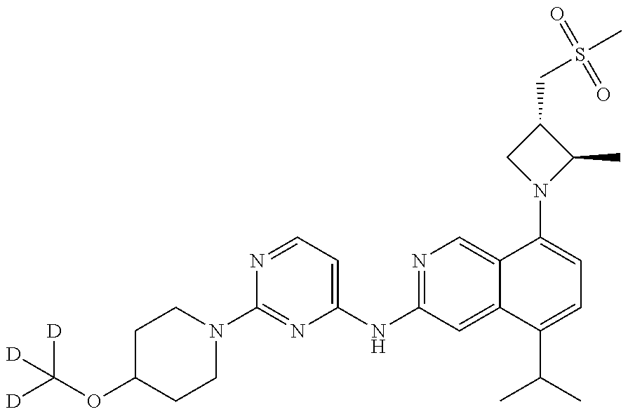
C(OC1CCN(C2=NC(NC3=NC=C4C(=C3)C(C(C)C)=CC=C4N3C(C)C(CS(C)(=O)=O)C3)=CC=N2)CC1)([D])([D])[D]
